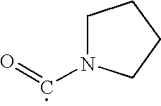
C1N(C=O)CCC1
